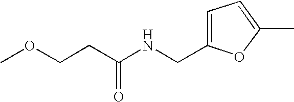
COCCC(NCC1=CC=C(C)O1)=O
